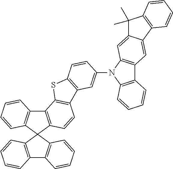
C12=C(C=CC=C1)C1(C3=C2C=CC=C3)C2=C(C3=C1C=CC=C3)C1=C(C=C2)C2=C(S1)C=CC(N1C3=C(C4=C1C=C1C(=C4)C4=C(C1(C)C)C=CC=C4)C=CC=C3)=C2
